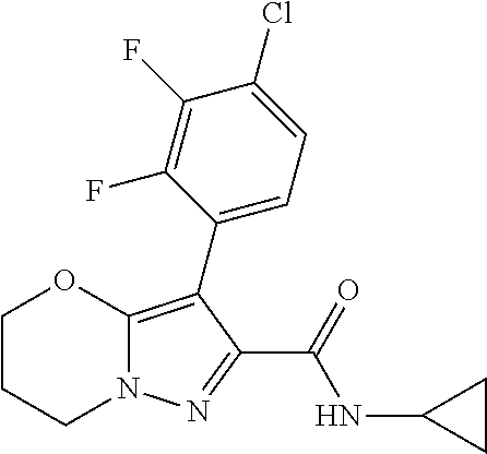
C1CCN2C(=C(C3=CC=C(Cl)C(F)=C3F)C(C(=O)NC3CC3)=N2)O1
